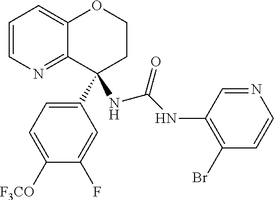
C1=CN=C2C(=C1)OCCC2(C1=CC=C([F3CO])C(F)=C1)NC(=O)NC1=C(Br)C=CN=C1
